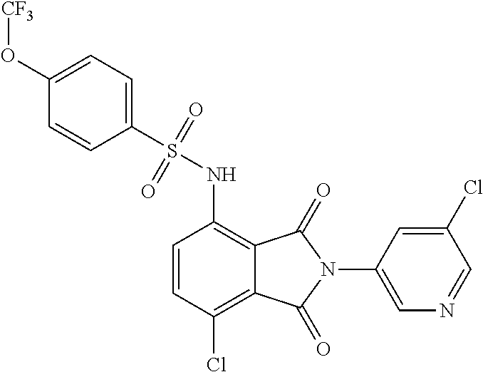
C1(O[CF3])=CC=C(S(=O)(=O)NC2=C3C(=C(Cl)C=C2)C(=O)N(C2=CN=CC(Cl)=C2)C3=O)C=C1
